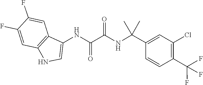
C1=CC(C(NC(C(NC2=CNC3=C2C=C(F)C(F)=C3)=O)=O)(C)C)=CC(Cl)=C1C(F)(F)F
